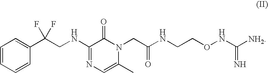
C(F)(CNC1=NC=C(C)N(CC(NCCONC([NH2])=N)=O)C1=O)(C1=CC=CC=C1)F
